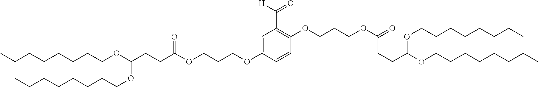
C1=C(OCCCOC(CCC(OCCCCCCCC)OCCCCCCCC)=O)C=CC(OCCCOC(=O)CCC(OCCCCCCCC)OCCCCCCCC)=C1C([H])=O
